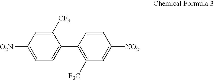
C1([CF3])=CC([O2N])=CC=C1C1=C([F3C])C=C([NO2])C=C1
